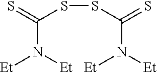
S(C(=S)N([Et])[Et])SC(=S)N([Et])[Et]
